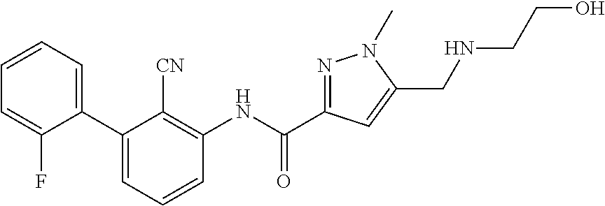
C1(C2=CC=CC=C2F)=CC=CC(NC(C2=NN(C)C(CNCCO)=C2)=O)=C1[CN]
